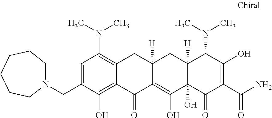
C1=C(CN2CCCCCC2)C(O)=C2C(=C1N(C)C)CC1([H])C(=C(O)C3(O)C([H])(C1)C(N(C)C)C(O)=C(C(N)=O)C3=O)C2=O
